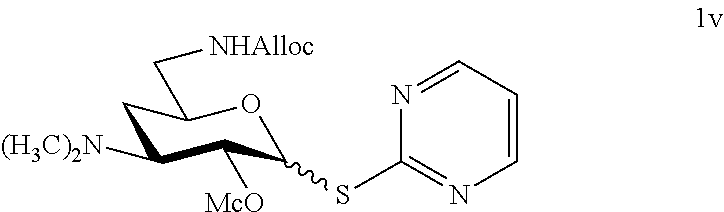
C1C([(H3C)2N])C([McO])C(SC2=NC=CC=N2)OC1C[NHAlloc]
